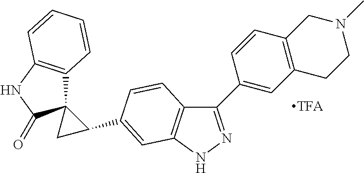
C1C(C2=CC3=C(C(C4=CC5=C(C=C4)CN(C)CC5)=NN3)C=C2)C12C1=C(NC2=O)C=CC=C1
